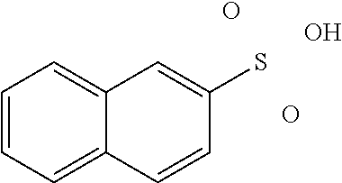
C1=CC=C2C(=C1)C=C(S)C=C2.O.O.O
